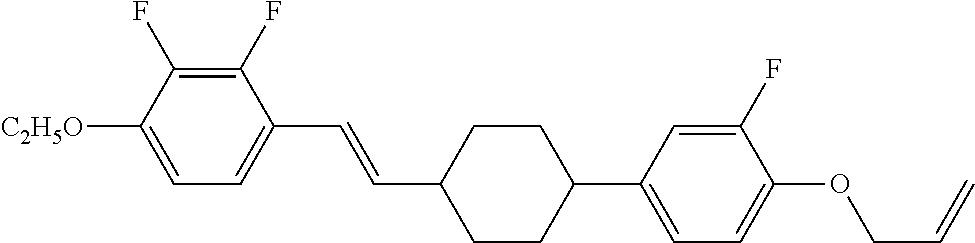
C1(F)=C(F)C([C2H5O])=CC=C1C=CC1CCC(C2=CC=C(OCC=C)C(F)=C2)CC1
